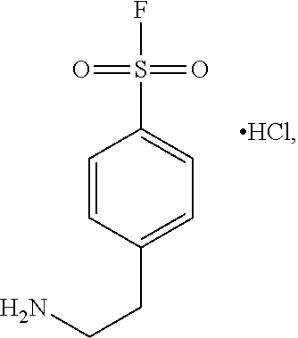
C1=CC(CCN)=CC=C1S(F)(=O)=O.[HCl]
